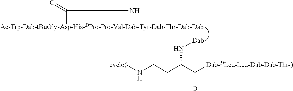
[Ac-Trp-Dab-tBuGly-Asp-His-DPro-Pro-Val-Dab-Tyr-Dab-Thr-Dab-Dab]1C(=O)N1.[Dab]NC(CCN[cyclo(])C([Dab-DLeu-Leu-Dab-Dab-Thr-)])=O
